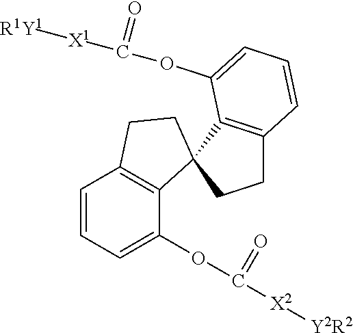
C1=CC=C(OC([X2][Y2R2])=O)C2=C1CCC21C2=C(CC1)C=CC=C2OC([X1][R1Y1])=O
